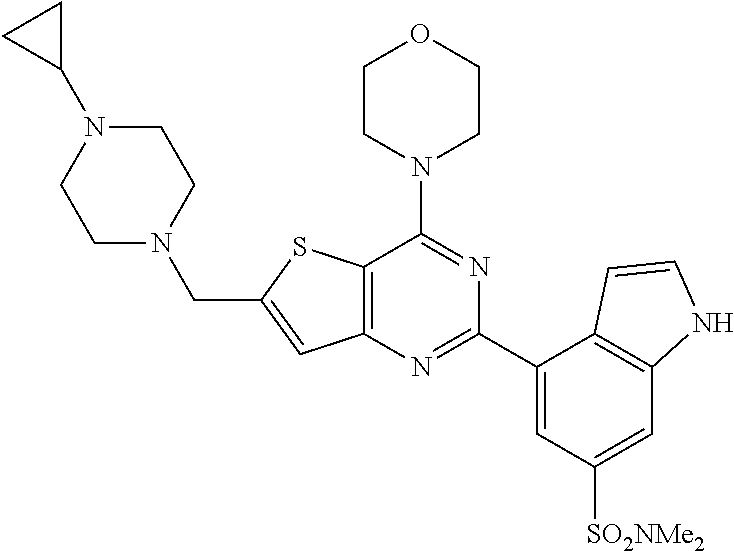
C12=C(N=C(C3=CC([SO2NMe2])=CC4=C3C=CN4)N=C1N1CCOCC1)C=C(CN1CCN(C3CC3)CC1)S2
